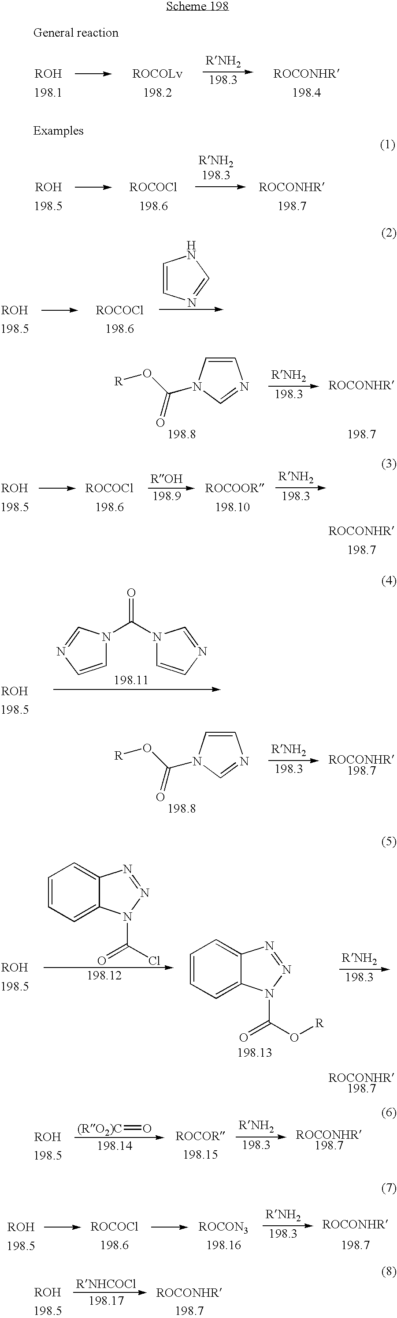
C1=CN=CN1.C1=CN(C(O[R])=O)C=N1.C1=CN(C(O[R])=O)C=N1.C1=CN=CN1C(N1C=CN=C1)=O.C1=CC=C2C(=C1)N=NN2C(Cl)=O.C1=CC=C2C(=C1)N=NN2C(O[R])=O.[(RO2)C]=O
